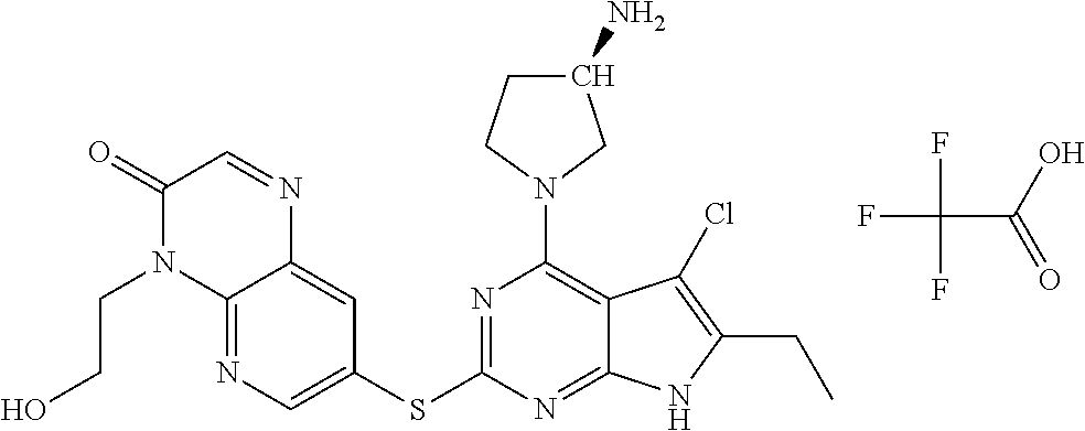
FC(C(O)=O)(F)F.N1=C2C(=CC(SC3=NC(N4CC(N)CC4)=C4C(=N3)NC(CC)=C4Cl)=C1)N=CC(=O)N2CCO
